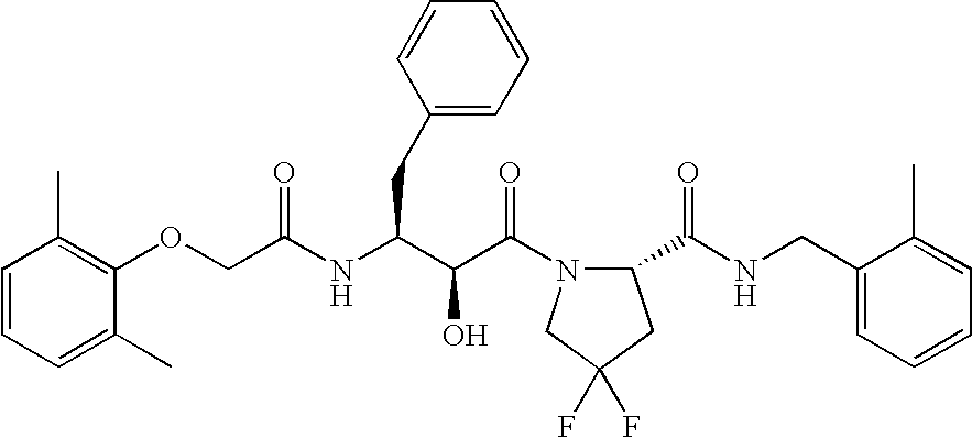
C(NC(C(C(N1C(C(NCC2=CC=CC=C2C)=O)CC(F)(F)C1)=O)O)CC1=CC=CC=C1)(=O)COC1=C(C)C=CC=C1C
